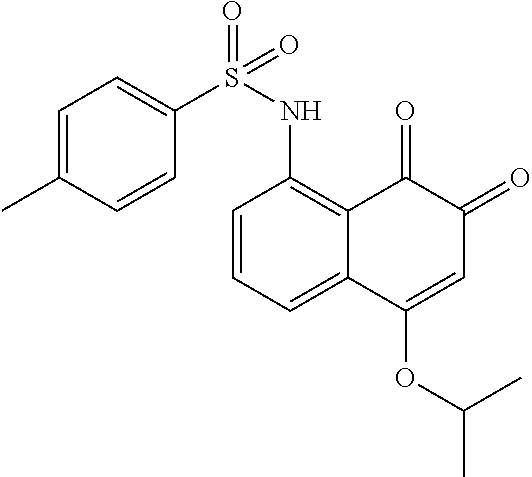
C1=CC=C2C(=C1NS(C1=CC=C(C)C=C1)(=O)=O)C(=O)C(=O)C=C2OC(C)C
